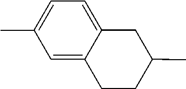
C12=CC(C)=CC=C1CC(C)CC2
